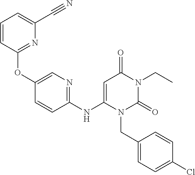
C1=CC(OC2=CN=C(NC3=CC(=O)N(CC)C(=O)N3CC3=CC=C(Cl)C=C3)C=C2)=NC(C#N)=C1
